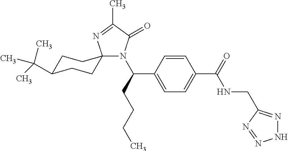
C1C(C(C)(C)C)CCC2(C1)N(C(CCCC)C1=CC=C(C(=O)NCC3=NNN=N3)C=C1)C(=O)C(C)=N2
